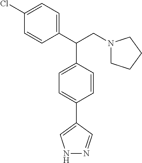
C1(C(CN2CCCC2)C2=CC=C(C3=CNN=C3)C=C2)=CC=C(Cl)C=C1
